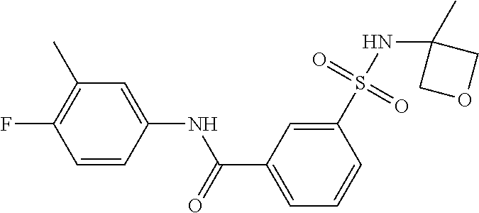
C1=CC(NC(C2=CC=CC(S(=O)(=O)NC3(C)COC3)=C2)=O)=CC(C)=C1F
